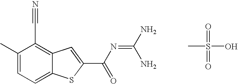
C(C1=C2C(=CC=C1C)SC(C(N=C(N)N)=O)=C2)#N.CS(=O)(=O)O
